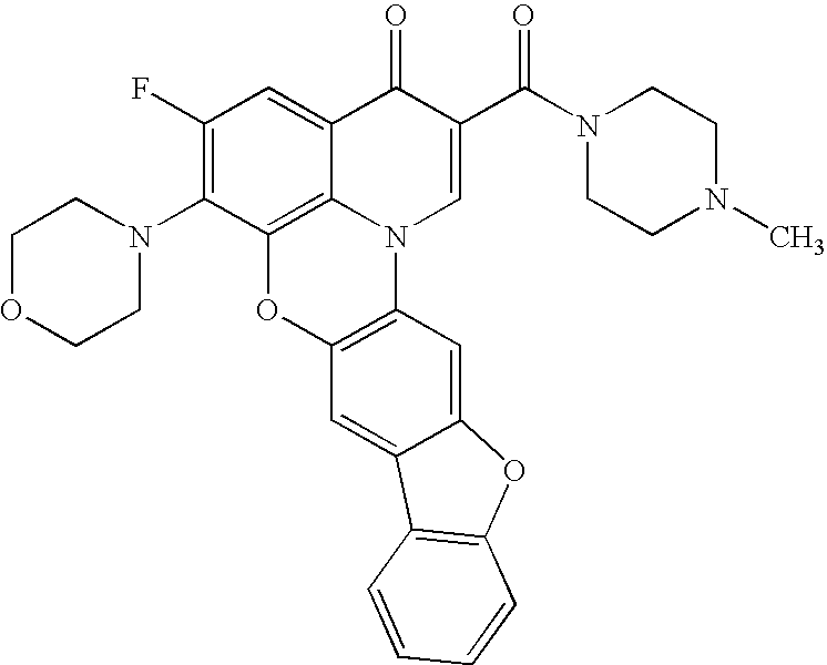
C12=C3C(=CC(F)=C1N1CCOCC1)C(=O)C(C(=O)N1CCN(C)CC1)=CN3C1=C(O2)C=C2C(=C1)OC1=C2C=CC=C1
